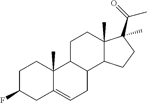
C1C(F)CC2=CCC3C(C2(C)C1)CCC1(C)C3CCC1(C(=O)C)C
